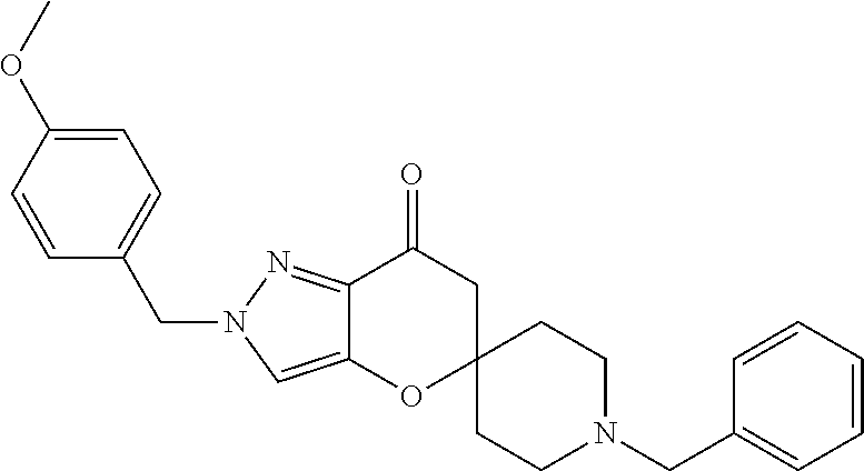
C1=C(OC)C=CC(CN2C=C3C(=N2)C(=O)CC2(O3)CCN(CC3=CC=CC=C3)CC2)=C1
